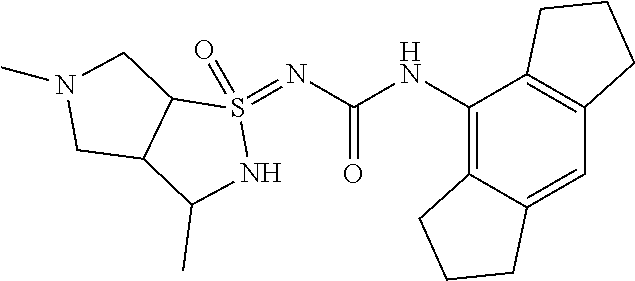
C12=C(NC(=O)N=S3(=O)C4C(C(C)N3)CN(C)C4)C3=C(C=C1CCC2)CCC3
